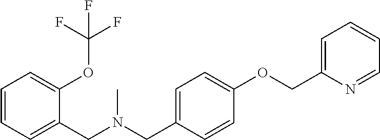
C1=CC=C(CN(CC2=CC=C(OCC3=CC=CC=N3)C=C2)C)C(OC(F)(F)F)=C1
